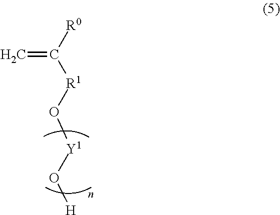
[R0]C([R1]O[Y1]O[H])=C
